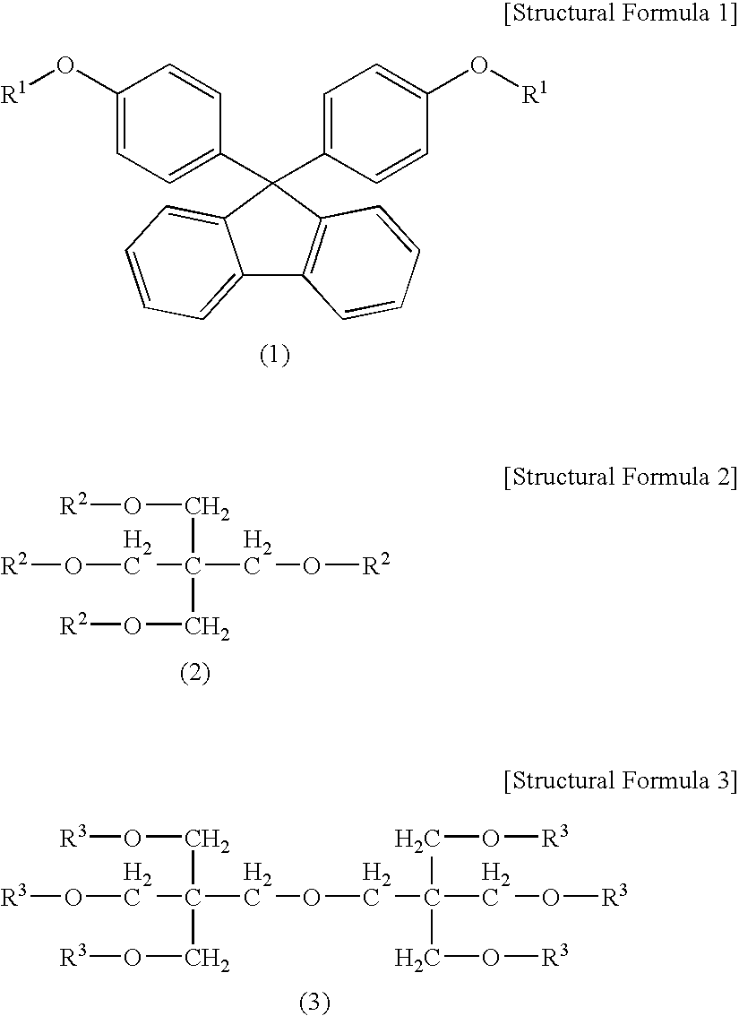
C12=CC=CC=C1C(C1=CC=C(O[R1])C=C1)(C1=CC=C(O[R1])C=C1)C1=C2C=CC=C1.[R2]OCC(CO[R2])(CO[R2])CO[R2].[R3]OCC(CO[R3])(CO[R3])COCC(CO[R3])(CO[R3])CO[R3]
